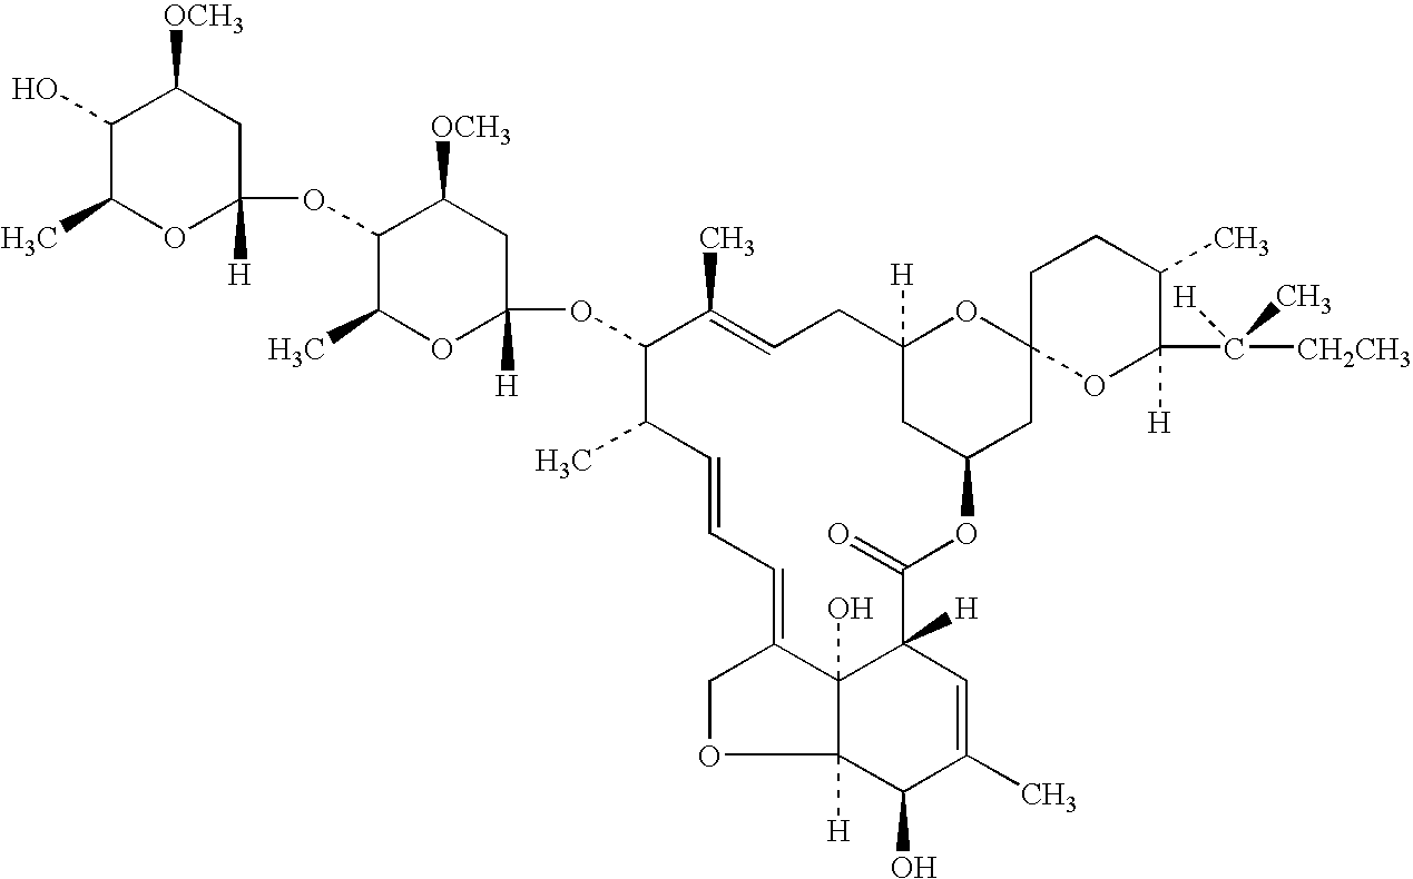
O1C(OC2C(C)OC(OC3C(C)C=CC=C4COC5([H])C4(O)C([H])(C=C(C)C5O)C(=O)OC4CC([H])(CC=C3C)OC3(C4)OC(C([CH2CH3])([H])C)([H])C(C)CC3)([H])CC2[OCH3])([H])CC([OCH3])C(O)C1C
